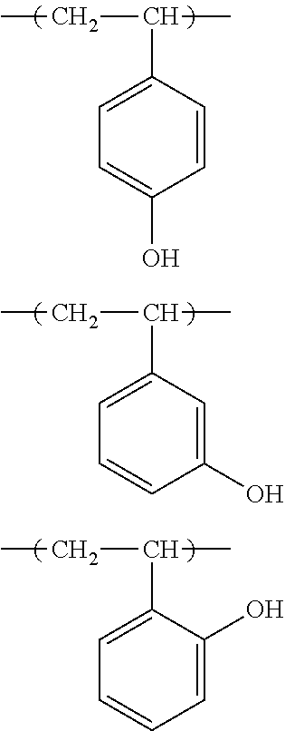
C1=C(C(CC)C)C=CC(O)=C1.C1=C(C(CC)C)C=C(O)C=C1.C1=C(C(CC)C)C(O)=CC=C1
